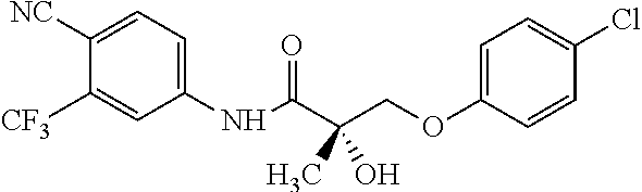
C1(NC(C(COC2=CC=C(Cl)C=C2)(O)C)=O)=CC=C([NC])C([CF3])=C1
